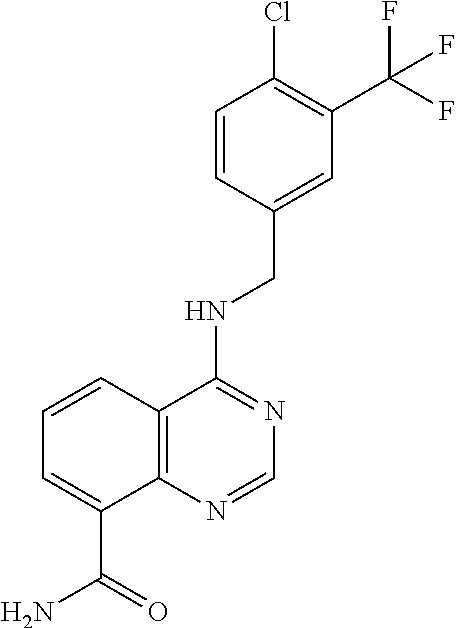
C1=C(CNC2=NC=NC3=C2C=CC=C3C(=O)N)C=CC(Cl)=C1C(F)(F)F
